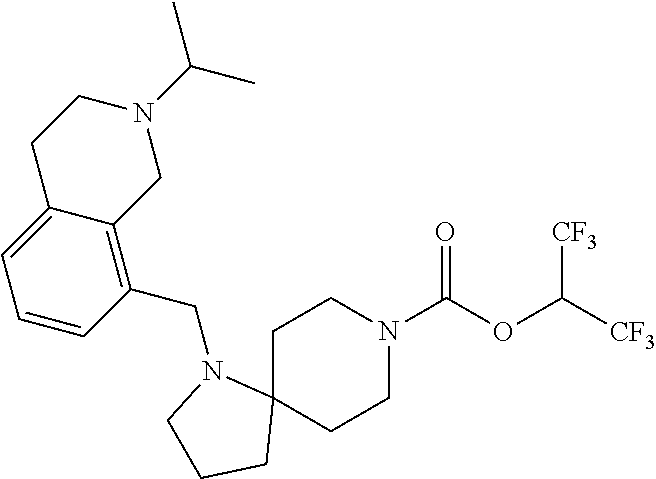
N1(CC2=C3C(=CC=C2)CCN(C(C)C)C3)CCCC12CCN(C(OC([CF3])[CF3])=O)CC2
